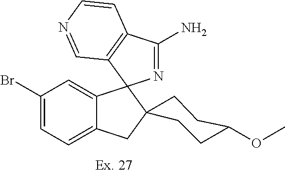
BrC1=CC=C2C(=C1)C1(C3(C2)CCC(OC)CC3)N=C(N)C2=C1C=NC=C2
